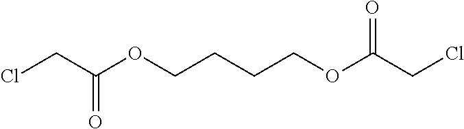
ClCC(OCCCCOC(CCl)=O)=O
